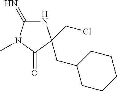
N1C(=N)N(C)C(=O)C1(CCl)CC1CCCCC1
